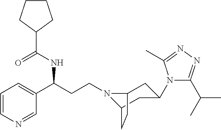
N1(CCC(C2=CC=CN=C2)NC(C2CCCC2)=O)C2CC(N3C(C(C)C)=NN=C3C)CC1CC2
